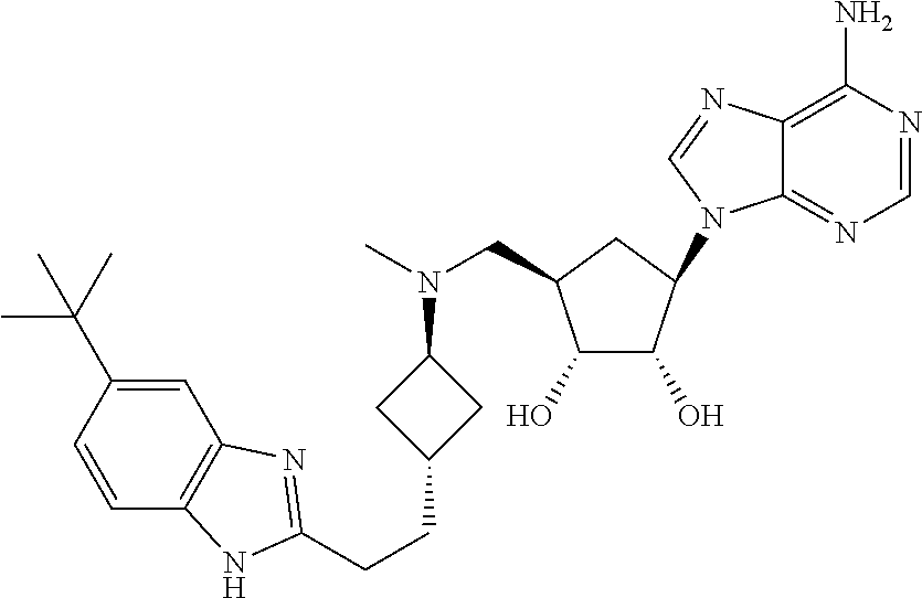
C12=NC=NC(N)=C1N=CN2C1C(O)C(O)C(CN(C2CC(CCC3=NC4=C(C=CC(C(C)(C)C)=C4)N3)C2)C)C1
